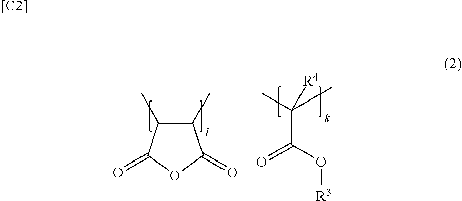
C(=O)(C(C)(C)[R4])O[R3].C1(C)C(C)C(=O)OC1=O.[[C2]]
